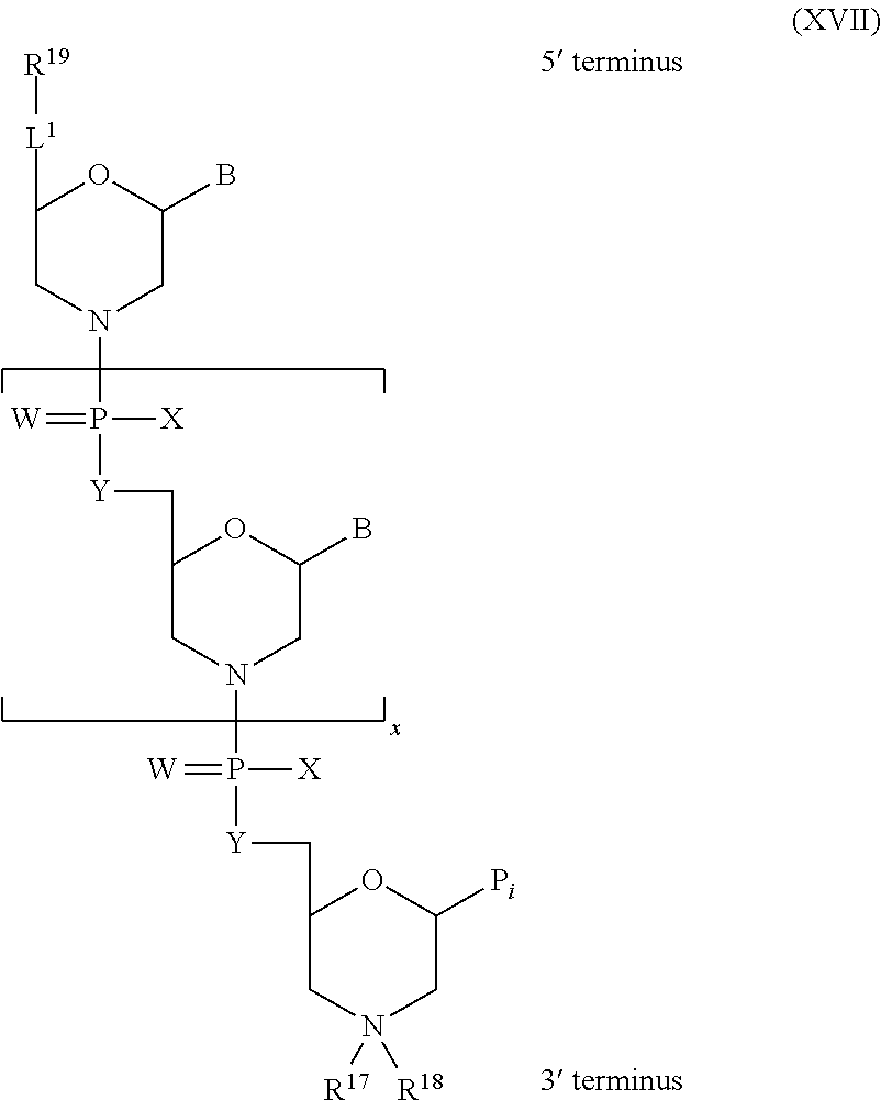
C1([L1][R19])CN(P([X])(=[W])[Y]CC2CN(P(=[W])([X])[Y]CC3CN([R17])([R18])CC([Pi])O3)CC(B)O2)CC(B)O1
